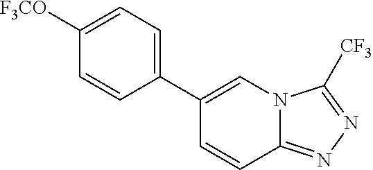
C1(C2=CN3C(=NN=C3[CF3])C=C2)=CC=C([F3CO])C=C1
